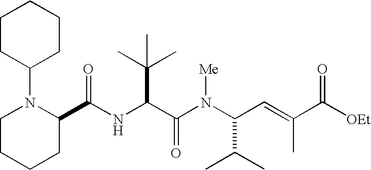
N(C(C(N(C(C(C)C)C=C(C)C([OEt])=O)[Me])=O)C(C)(C)C)C(C1N(C2CCCCC2)CCCC1)=O
